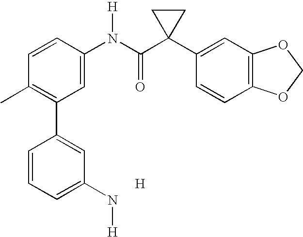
C1=CC(N(C(C2(C3=CC4=C(C=C3)OCO4)CC2)=O)[H])=CC(C2=CC(N[H])=CC=C2)=C1C.[H]
